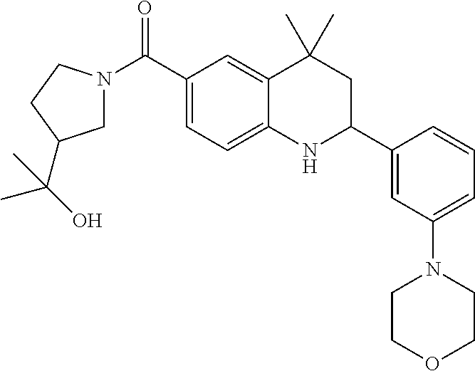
C(C1=CC=C2C(=C1)C(C)(C)CC(C1=CC(N3CCOCC3)=CC=C1)N2)(=O)N1CC(C(C)(O)C)CC1
